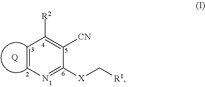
C1=CN=C([X]C[R1])C([CN])=C1[R2].[Q]
